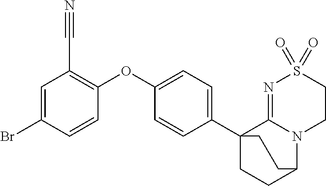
C1=C(Br)C=CC(OC2=CC=C(C34CCC(N5C3=NS(=O)(=O)CC5)CC4)C=C2)=C1C#N
